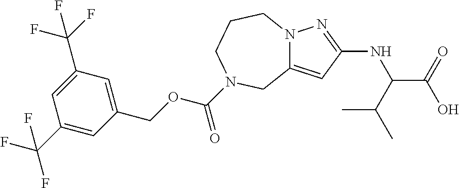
C12=CC(NC(C(=O)O)C(C)C)=NN1CCCN(C(OCC1=CC(C(F)(F)F)=CC(C(F)(F)F)=C1)=O)C2
